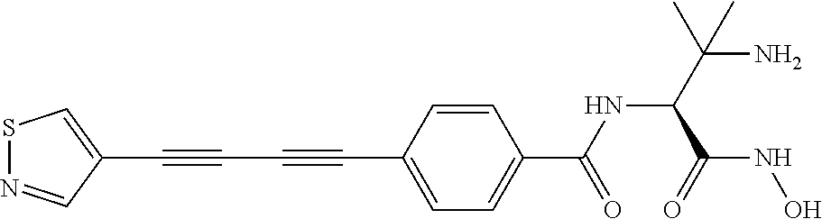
S1N=CC(C#CC#CC2=CC=C(C(NC(C(N)(C)C)C(=O)NO)=O)C=C2)=C1
